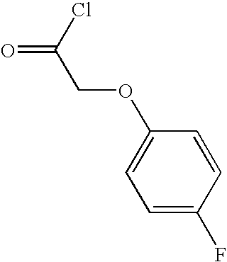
C1=C(F)C=CC(OCC(=O)Cl)=C1
